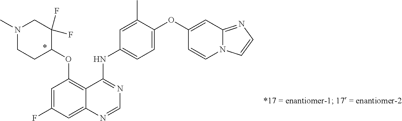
N1(C)CCC(OC2=C3C(=CC(F)=C2)N=CN=C3NC2=CC=C(OC3=CC4=NC=CN4C=C3)C(C)=C2)C(F)(F)C1
